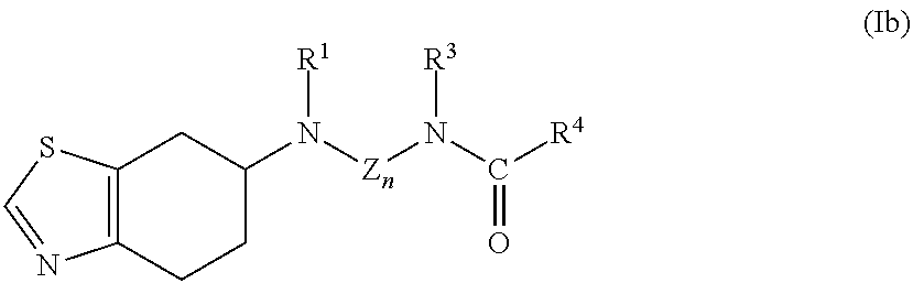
C12=C(CCC(N([Zn]N(C([R4])=O)[R3])[R1])C1)N=CS2
